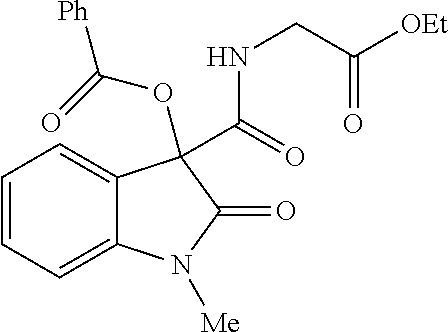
C1=CC=C2C(=C1)C(C(=O)NCC([OEt])=O)(OC(=O)[Ph])C(=O)N2[Me]
